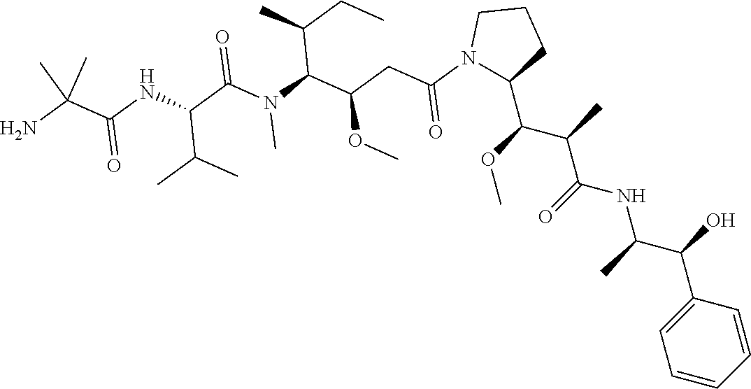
N1(C(CC(C(N(C(C(NC(C(N)(C)C)=O)C(C)C)=O)C)C(CC)C)OC)=O)CCCC1C(OC)C(C)C(=O)NC(C(O)C1=CC=CC=C1)C
